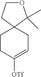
C1CC([OTf])=CCC12C(C)(C)OCC2
